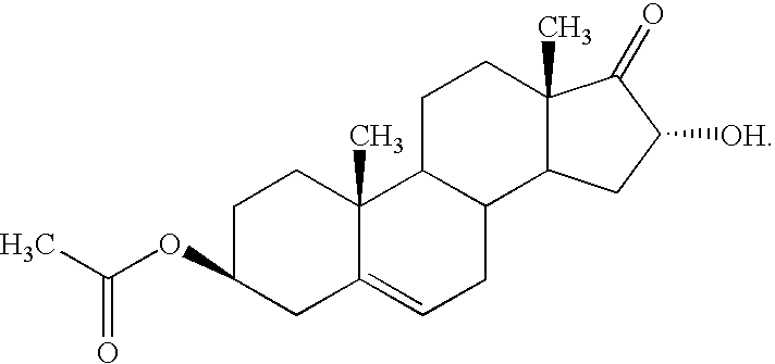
C1C(OC(C)=O)CC2=CCC3C(C2(C)C1)CCC1(C)C3CC([OH])C1=O
